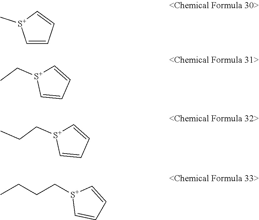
C1=CC=C[S+]1C.C1=CC=C[S+]1CC.C1=CC=C[S+]1CCC.CCCC[S+]1C=CC=C1
